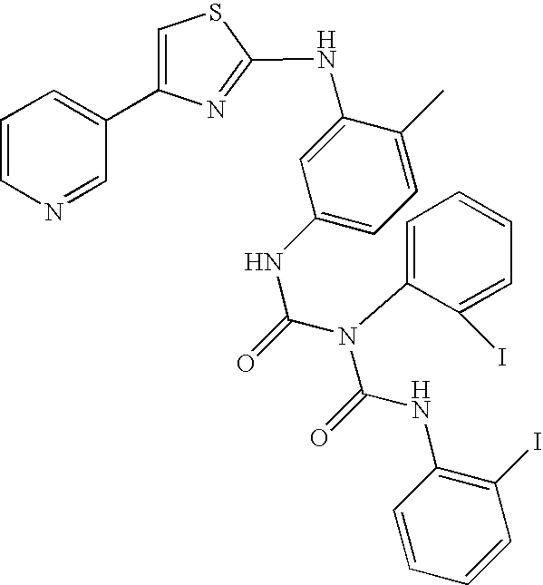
C1=CN=CC(C2=CSC(NC3=CC(NC(N(C4=CC=CC=C4I)C(NC4=C(I)C=CC=C4)=O)=O)=CC=C3C)=N2)=C1
